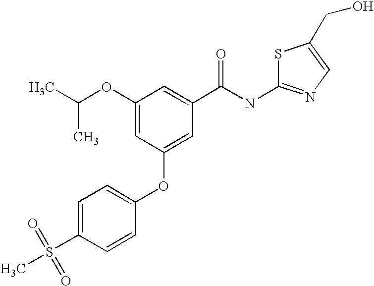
C1(OC(C)C)=CC(OC2=CC=C(S(C)(=O)=O)C=C2)=CC(C(NC2=NC=C(CO)S2)=O)=C1
